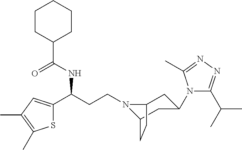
N1(CCC(C2=CC(C)=C(C)S2)NC(C2CCCCC2)=O)C2CC(N3C(C(C)C)=NN=C3C)CC1CC2
